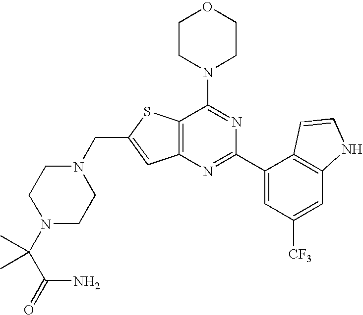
N1(CC2=CC3=C(S2)C(N2CCOCC2)=NC(C2=CC([CF3])=CC4=C2C=CN4)=N3)CCN(C(C(N)=O)(C)C)CC1
